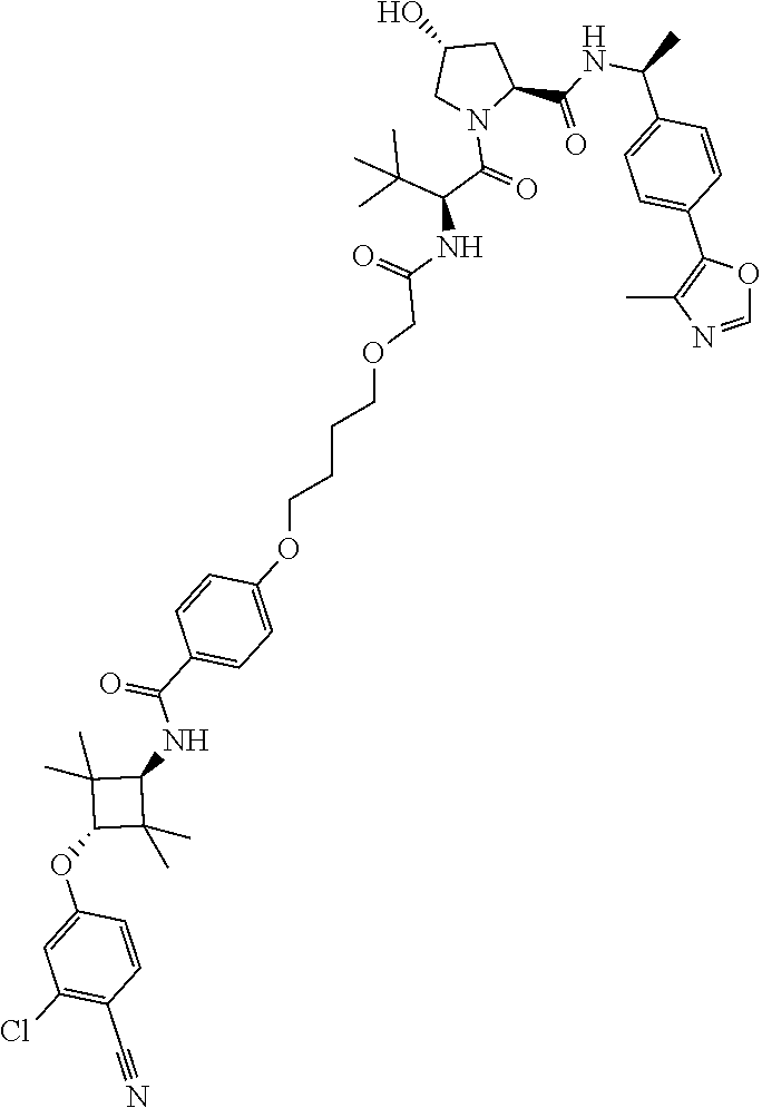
O1C=NC(C)=C1C1=CC=C(C(NC(=O)C2CC(O)CN2C(=O)C(NC(COCCCCOC2=CC=C(C(=O)NC3C(C)(C)C(OC4=CC(Cl)=C(C#N)C=C4)C3(C)C)C=C2)=O)C(C)(C)C)C)C=C1
